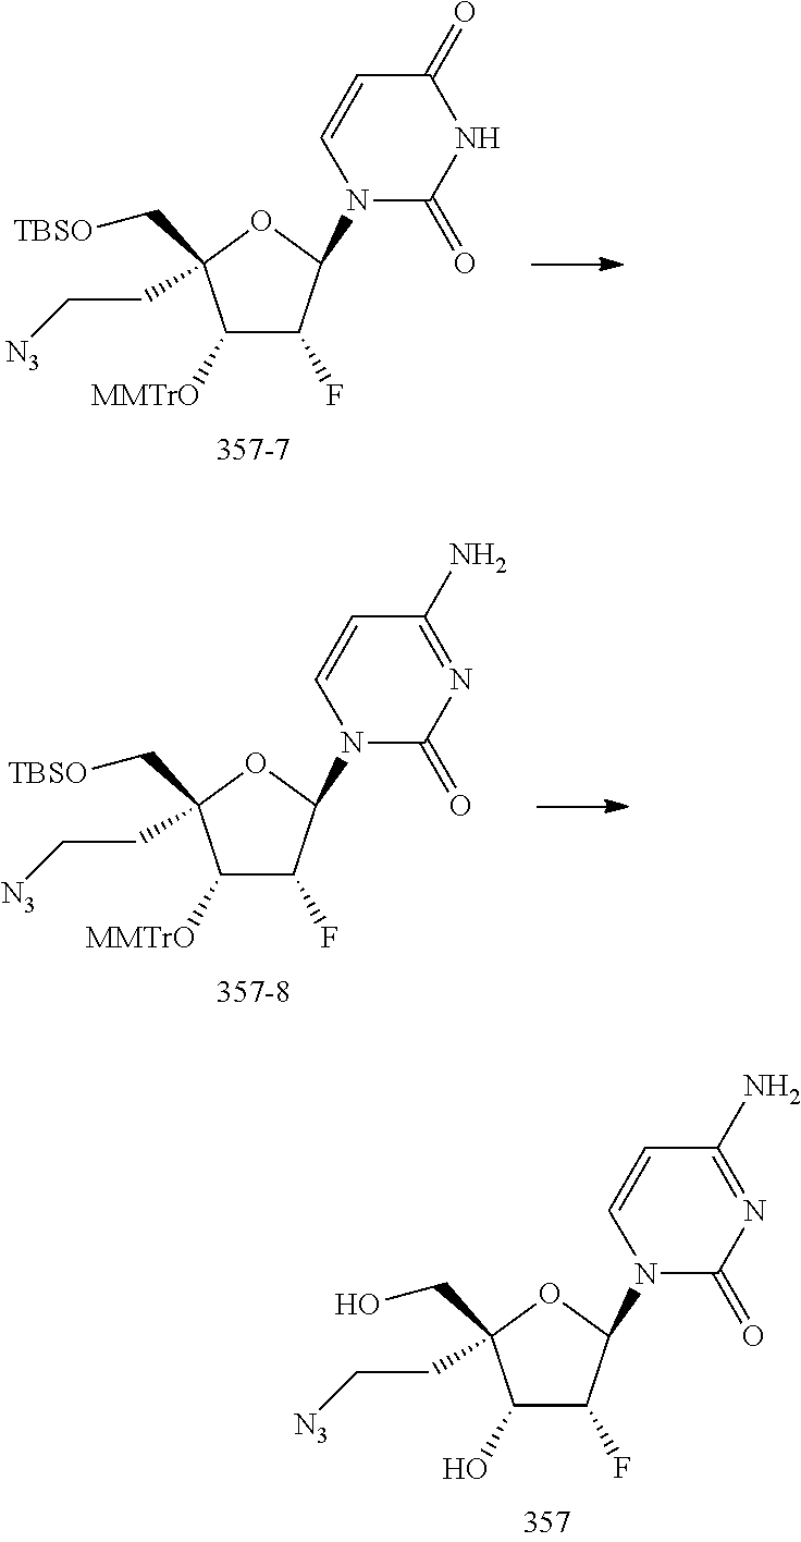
C1(O)C(F)C(N2C(=O)N=C(N)C=C2)OC1(CC[N3])CO.C1([MMTrO])C(F)C(N2C(=O)NC(=O)C=C2)OC1(CC[N3])C[TBSO].C1([MMTrO])C(F)C(N2C(=O)N=C(N)C=C2)OC1(CC[N3])C[TBSO]
